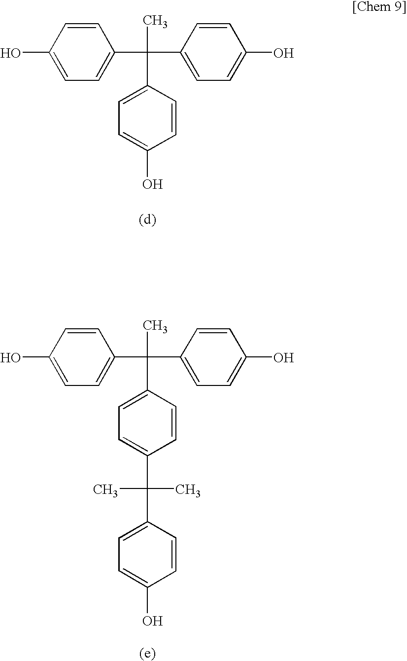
C1=CC(O)=CC=C1C(C)(C1=CC=C(O)C=C1)C1=CC=C(O)C=C1.C1=CC(O)=CC=C1C(C)(C1=CC=C(C(C)(C)C2=CC=C(O)C=C2)C=C1)C1=CC=C(O)C=C1
